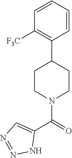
C1(C(=O)N2CCC(C3=C([F3C])C=CC=C3)CC2)=CN=NN1
